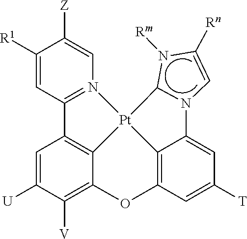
C1([R1])=CC2=N(C=C1[Z])[Pt]13C4=C2C=C([U])C([V])=C4OC2=C1C(=CC([T])=C2)N1C3N([Rm])C([Rn])=C1
